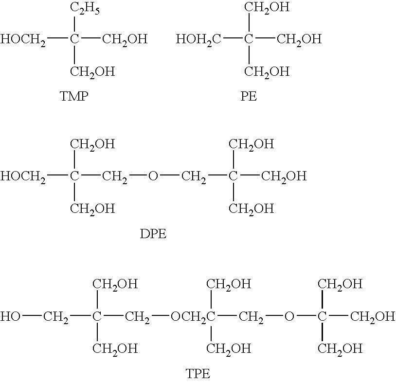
[HOCH2]C([CH2OH])([C2H5])[CH2OH].[HOH2C]C([CH2OH])([CH2OH])[CH2OH].C([CH2OH])(COCC([CH2OH])([CH2OH])[CH2OH])([HOCH2])[CH2OH].C([CH2OH])(C[OCH2C](COC([CH2OH])([CH2OH])[CH2OH])([CH2OH])[CH2OH])(CO)[CH2OH]
